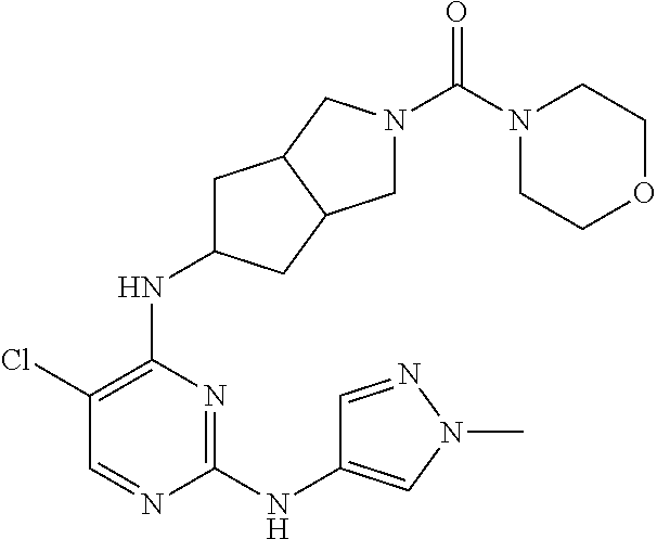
C1C(NC2=C(Cl)C=NC(NC3=CN(C)N=C3)=N2)CC2C1CN(C(N1CCOCC1)=O)C2
